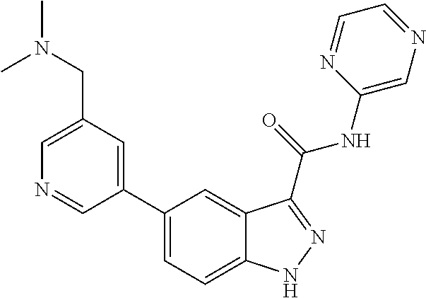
C1(CN(C)C)=CN=CC(C2=CC=C3C(=C2)C(C(NC2=CN=CC=N2)=O)=NN3)=C1
